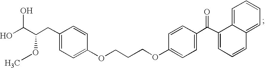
C1=CC(CC(C(O)O)OC)=CC=C1OCCCOC1=CC=C(C(C2=CC=CC3=CC=CC=C23)=O)C=C1
